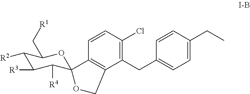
C1(CC2=CC=C(CC)C=C2)=C(Cl)C=CC2=C1COC21C([R4])C([R3])C([R2])C(C[R1])O1
